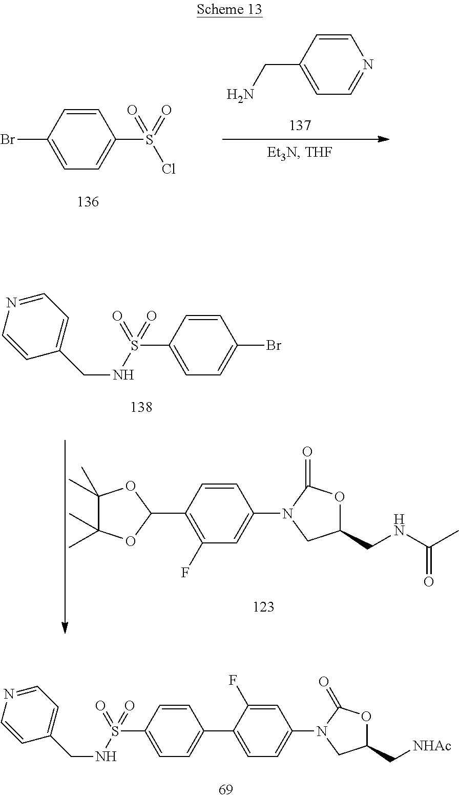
C1=CC(Br)=CC=C1S(Cl)(=O)=O.C1=CC(CN)=CC=N1.C1=CC(C2OC(C)(C)C(C)(C)O2)=C(F)C=C1N1CC(CNC(C)=O)OC1=O.C1=CC(S(NCC2=CC=NC=C2)(=O)=O)=CC=C1Br.C1=C(F)C(C2=CC=C(S(NCC3=CC=NC=C3)(=O)=O)C=C2)=CC=C1N1CC(C[NHAc])OC1=O
